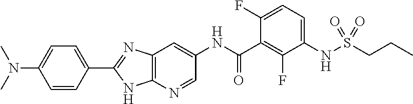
C1=CC(C2=NC3=C(N=CC(NC(=O)C4=C(F)C(NS(CCC)(=O)=O)=CC=C4F)=C3)N2)=CC=C1N(C)C
